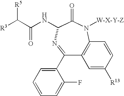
[R5]C(C(NC1C(=O)N([W-X-Y-Z])C2=C(C(C3=CC=CC=C3F)=N1)C=C([R13])C=C2)=O)[R3]
